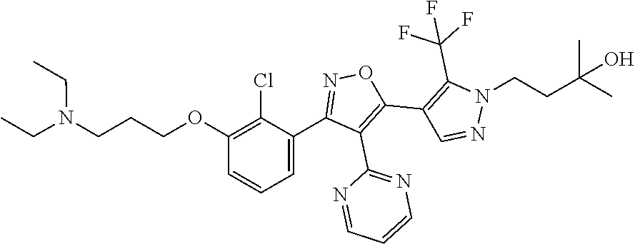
C1=NC(C2=C(C3=C(C(F)(F)F)N(CCC(C)(O)C)N=C3)ON=C2C2=CC=CC(OCCCN(CC)CC)=C2Cl)=NC=C1
